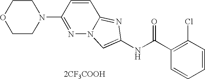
[2CF3COOH].C1=CC=CC(Cl)=C1C(NC1=CN2N=C(N3CCOCC3)C=CC2=N1)=O
